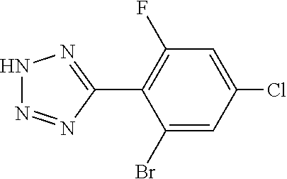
C1=C(Cl)C=C(Br)C(C2=NNN=N2)=C1F
